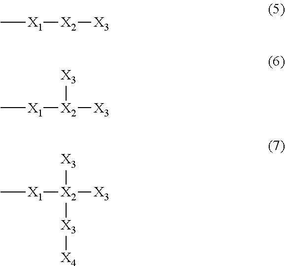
C[X1][X2][X3].C[X1][X2]([X3])[X3].C[X1][X2]([X3])([X3])[X3][X4]
